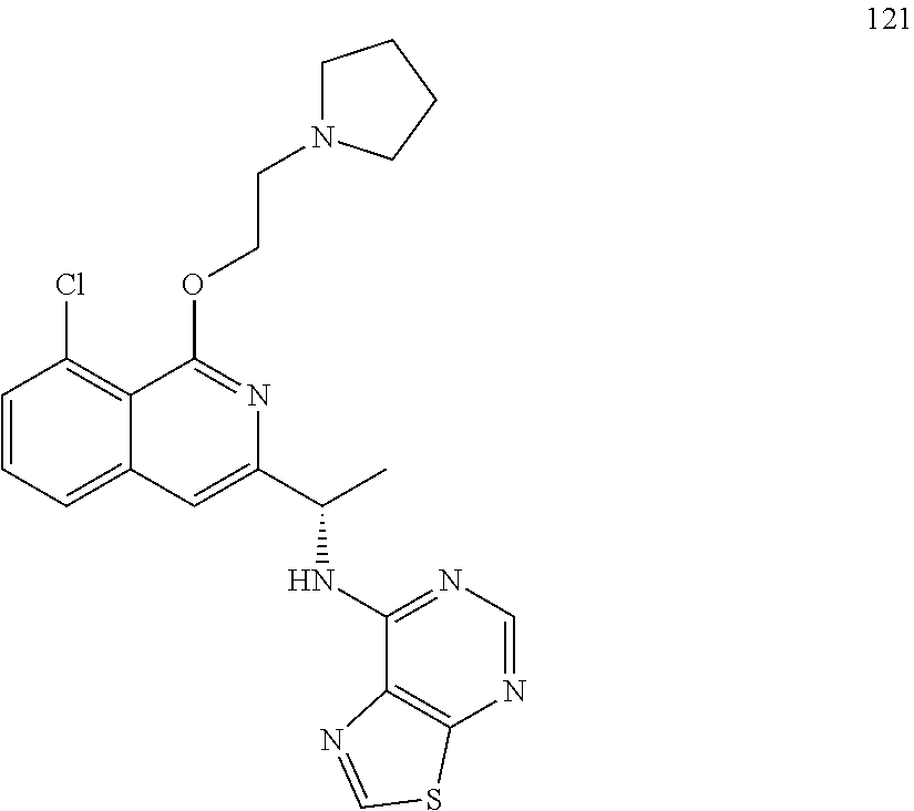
C1=CC=C2C(=C1Cl)C(OCCN1CCCC1)=NC(C(C)NC1=NC=NC3=C1N=CS3)=C2
